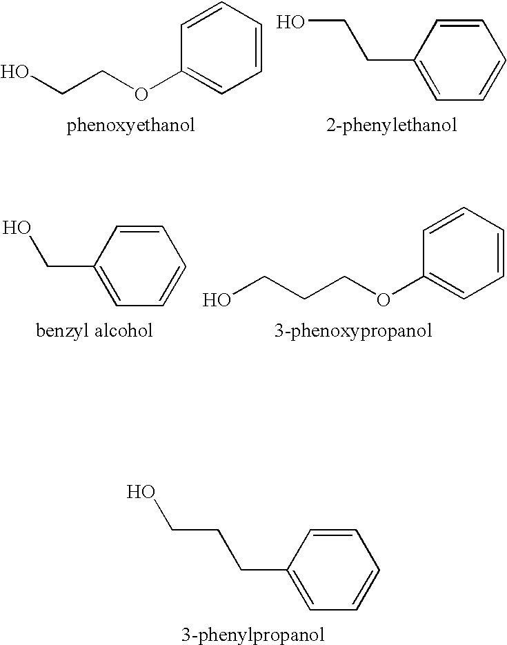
C1=CC(OCCO)=CC=C1.C1=CC(CCO)=CC=C1.C1=CC(OCCCO)=CC=C1.C1=CC(CO)=CC=C1.C1=CC(CCCO)=CC=C1
